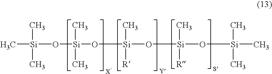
C[Si](O[Si](O[Si](O[Si](C)([R])O[Si](C)(C)C)(C)[R])(C)C)(C)C
